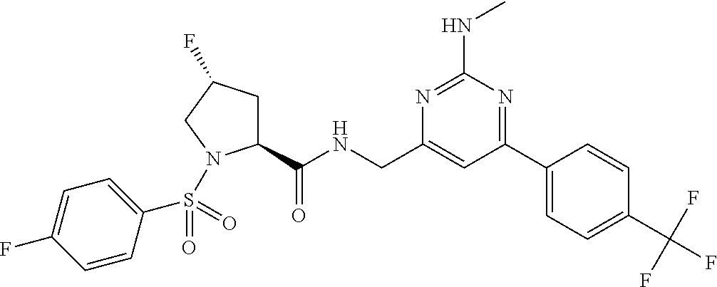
C1(C(NCC2=CC(C3=CC=C(C(F)(F)F)C=C3)=NC(NC)=N2)=O)CC(F)CN1S(C1=CC=C(F)C=C1)(=O)=O
